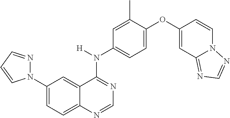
N1(C2=CC=C3C(=C2)C(N(C2=CC=C(OC4=CC5=NC=NN5C=C4)C(C)=C2)[H])=NC=N3)N=CC=C1
